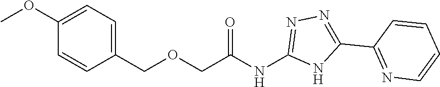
COC1=CC=C(COCC(NC2=NN=C(C3=NC=CC=C3)N2)=O)C=C1
